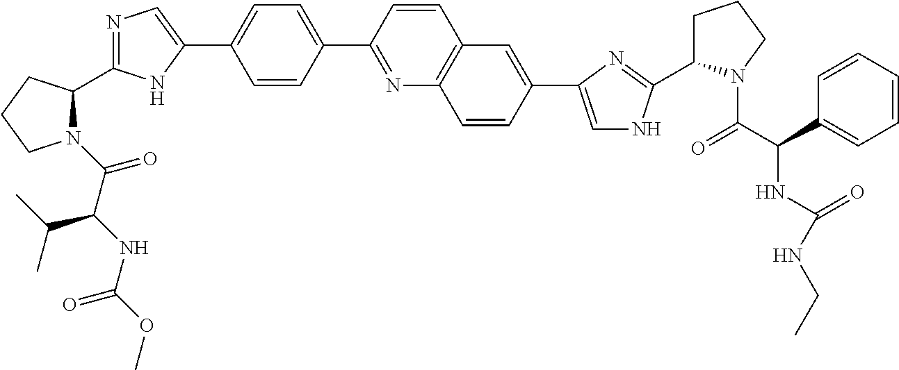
N1(C(C(NC(OC)=O)C(C)C)=O)C(C2=NC=C(C3=CC=C(C4=NC5=C(C=C4)C=C(C4=CNC(C6CCCN6C(C(NC(=O)NCC)C6=CC=CC=C6)=O)=N4)C=C5)C=C3)N2)CCC1
